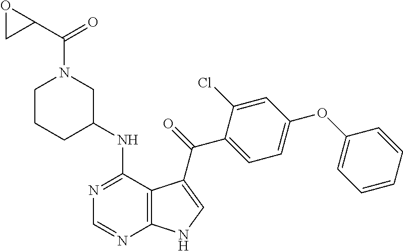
N1=C(NC2CN(C(C3OC3)=O)CCC2)C2=C(N=C1)NC=C2C(=O)C1=CC=C(OC2=CC=CC=C2)C=C1Cl
